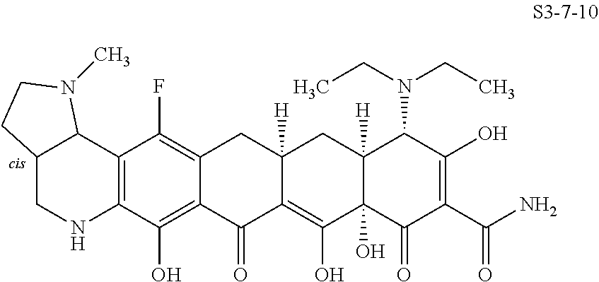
C12CNC3=C(C1N(C)CC2)C(F)=C1C(=C3O)C(=O)C2=C(O)C3(O)C([H])(CC2([H])C1)C(N(CC)CC)C(O)=C(C(N)=O)C3=O
